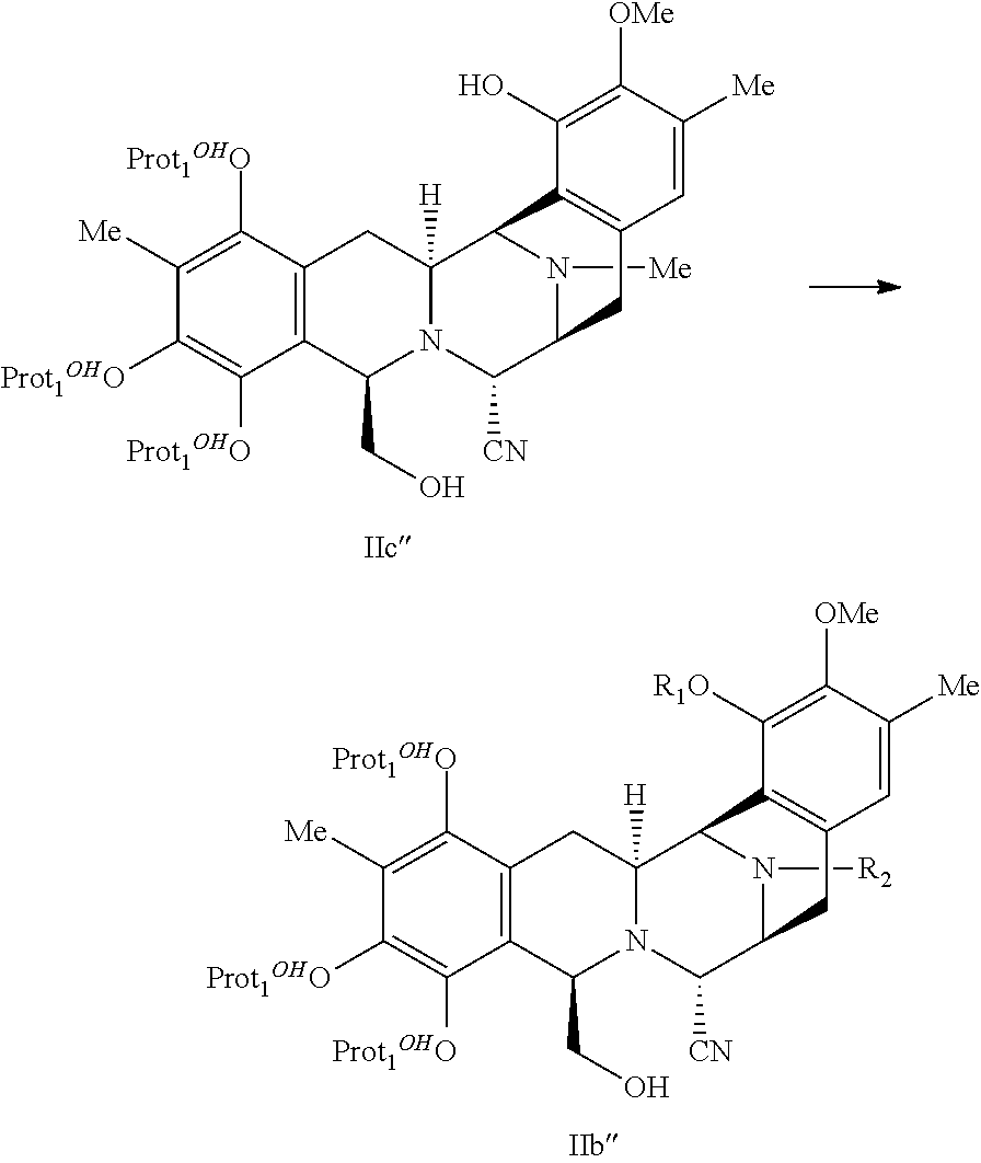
N1([R2])C2C([CN])N3C(CO)C4=C(C([Prot1OHO])=C([Me])C([Prot1OHO])=C4[Prot1OHO])CC3([H])C1C1=C(C2)C=C([Me])C([OMe])=C1[R1O].N1([Me])C2C([CN])N3C(CO)C4=C(C([Prot1OHO])=C([Me])C([Prot1OHO])=C4[Prot1OHO])CC3([H])C1C1=C(C2)C=C([Me])C([OMe])=C1O
